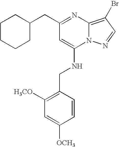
C(C1=NC2=C(Br)C=NN2C(NCC2=C([H3CO])C=C([OCH3])C=C2)=C1)C1CCCCC1
